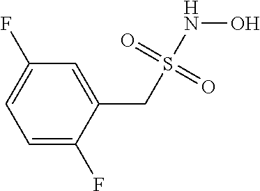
C1=C(F)C(CS(NO)(=O)=O)=CC(F)=C1
